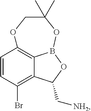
C1=CC(Br)=C2C3=C1OCC(C)(C)OB3OC2C[NH2]
